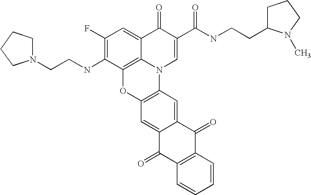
C1(F)=C(NCCN2CCCC2)C2=C3C(=C1)C(=O)C(C(NCCC1N(C)CCC1)=O)=CN3C1=C(O2)C=C2C(=C1)C(=O)C1=C(C2=O)C=CC=C1
